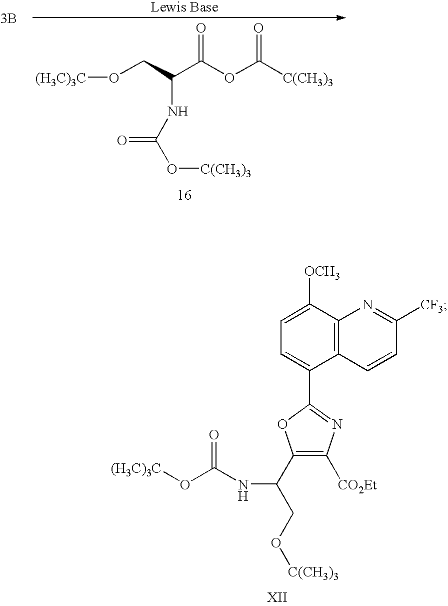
O(CC(C(OC([C(CH3)3])=O)=O)NC(=O)O[C(CH3)3])[(H3C)3C].[3B].C1([OCH3])=CC=C(C2=NC([CO2Et])=C(C(NC(O[(H3C)3C])=O)CO[C(CH3)3])O2)C2=C1N=C([CF3])C=C2
